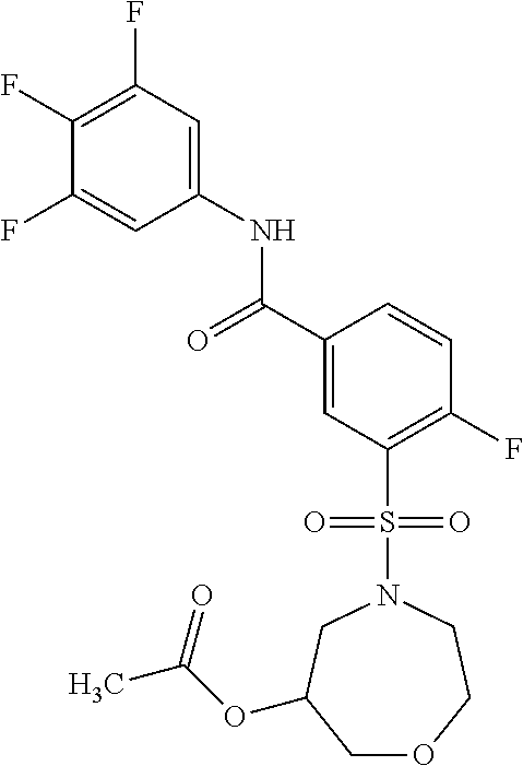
C(C1=CC(S(N2CCOCC(OC(C)=O)C2)(=O)=O)=C(F)C=C1)(=O)NC1=CC(F)=C(F)C(F)=C1
